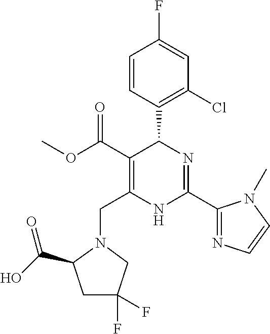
C1=CC(C2C(C(=O)OC)=C(CN3C(C(O)=O)CC(F)(F)C3)NC(C3=NC=CN3C)=N2)=C(Cl)C=C1F
